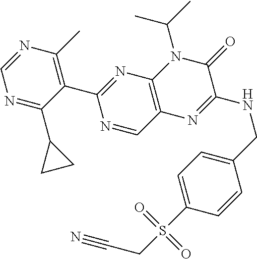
C1(C2=NC3=C(C=N2)N=C(NCC2=CC=C(S(CC#N)(=O)=O)C=C2)C(=O)N3C(C)C)=C(C)N=CN=C1C1CC1
